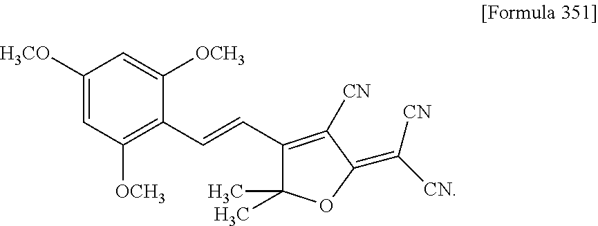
C1([H3CO])=CC([OCH3])=C(C=CC2=C([CN])C(=C([CN])[CN])OC2(C)C)C([OCH3])=C1
